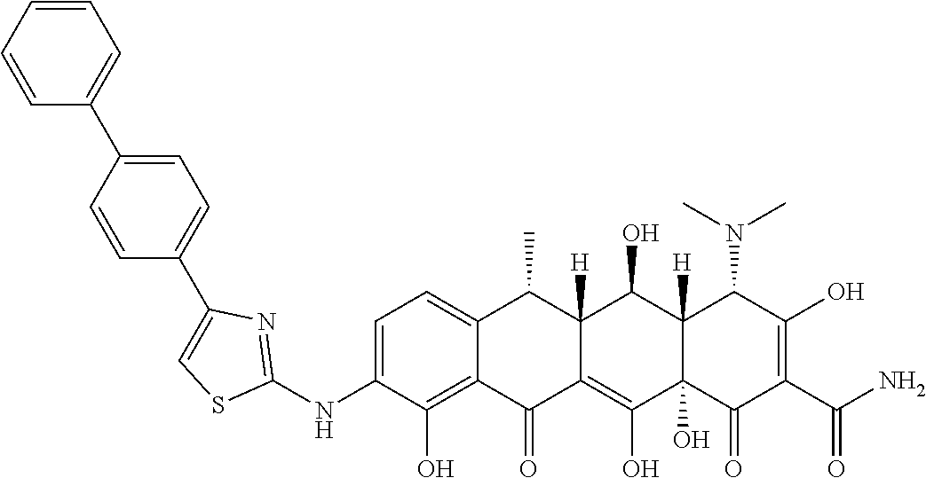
C1=C(NC2=NC(C3=CC=C(C4=CC=CC=C4)C=C3)=CS2)C(O)=C2C(=C1)C(C)C1([H])C(=C(O)C3(O)C([H])(C1O)C(N(C)C)C(O)=C(C(N)=O)C3=O)C2=O
